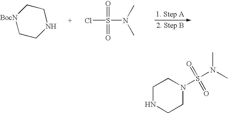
[BocN]1CCNCC1.ClS(=O)(N(C)C)=O.C1NCCN(S(N(C)C)(=O)=O)C1
